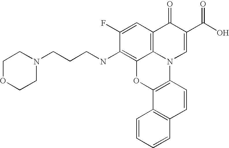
C1(F)=CC2=C3C(=C1NCCCN1CCOCC1)OC1=C(N3C=C(C(O)=O)C2=O)C=CC2=C1C=CC=C2
